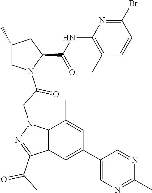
C1(C)CN(C(=O)CN2C3=C(C=C(C4=CN=C(C)N=C4)C=C3C)C(C(C)=O)=N2)C(C(NC2=C(C)C=CC(Br)=N2)=O)C1
